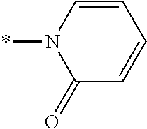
C1=CC=CC(=O)N1*
